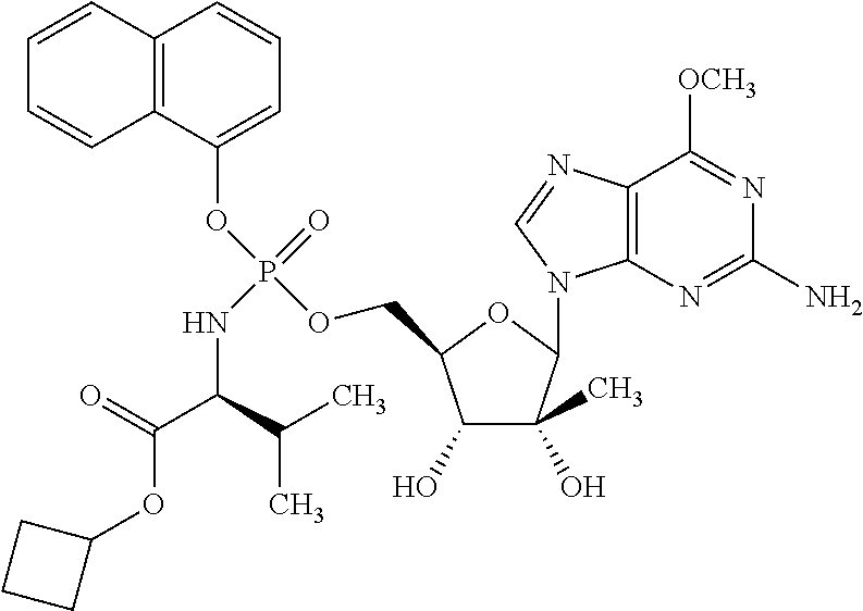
C1=C(OP(OCC2C(O)C(O)(C)C(N3C4=C(C([OCH3])=NC(N)=N4)N=C3)O2)(=O)NC(C(=O)OC2CCC2)C(C)C)C2=C(C=C1)C=CC=C2
